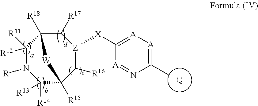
[Q].C1([R17])C2([R18])C([R12])([R11])N([R])C([R14])([R13])C([R15])(C([R16])[Z]1[X]C1=[A][A]=C(C)N=[A]1)[W]2
